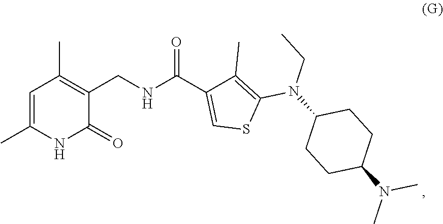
C1=C(C)NC(=O)C(CNC(C2=CSC(N(C3CCC(N(C)C)CC3)CC)=C2C)=O)=C1C
